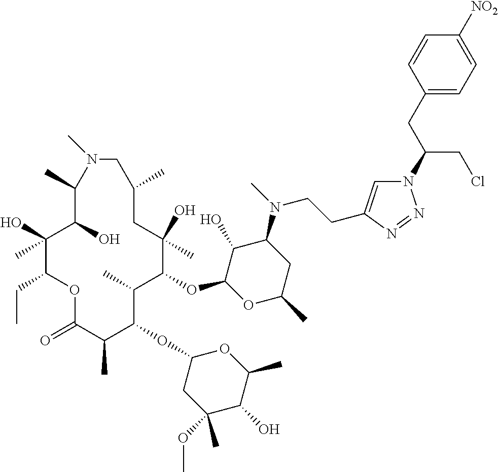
C1(O)C(OC2C(C)C(OC3CC(OC)(C)C(O)C(C)O3)C(C)C(=O)OC(CC)C(O)(C)C(O)C(C)N(C)CC(C)CC2(O)C)OC(C)CC1N(C)CCC1=CN(C(CCl)CC2=CC=C([NO2])C=C2)N=N1
